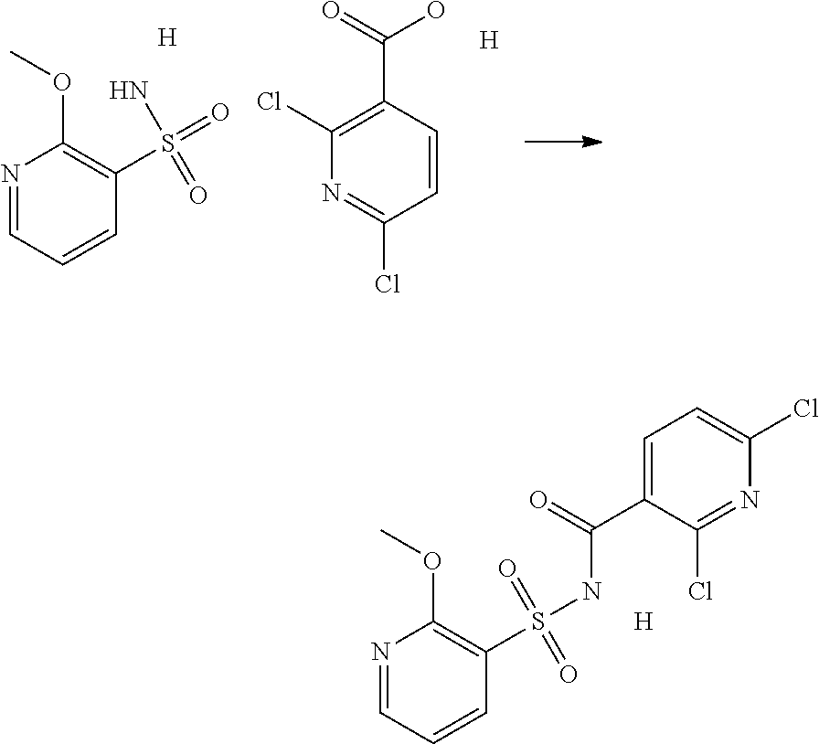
N1=CC=CC(S(=O)(N)=O)=C1OC.C1=CC(C(=O)O)=C(Cl)N=C1Cl.[H].[H].N1=CC=CC(S(NC(=O)C2=CC=C(Cl)N=C2Cl)(=O)=O)=C1OC.[H]
